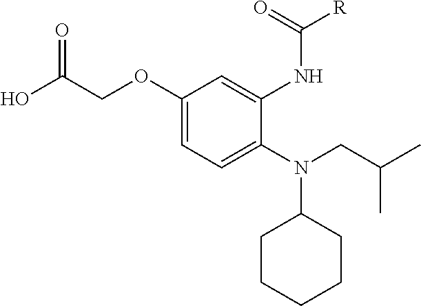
OC(COC1=CC=C(N(C2CCCCC2)CC(C)C)C(NC(=O)[R])=C1)=O
